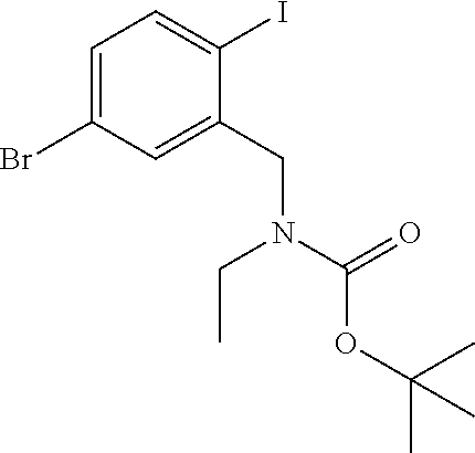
C1=C(Br)C=C(CN(CC)C(OC(C)(C)C)=O)C(I)=C1
